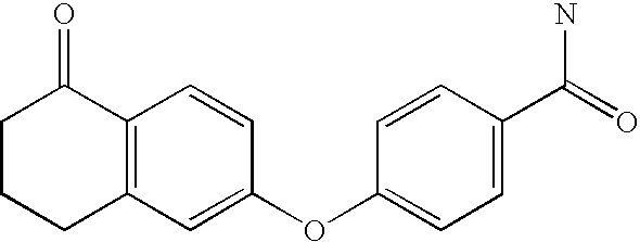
C1CCC2=C(C1=O)C=CC(OC1=CC=C(C(=O)N)C=C1)=C2
